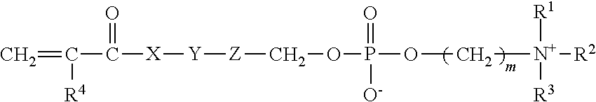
C=C([R4])C(=O)[X][Y][Z]COP(OC[N+]([R2])([R1])[R3])(=O)[O-]
